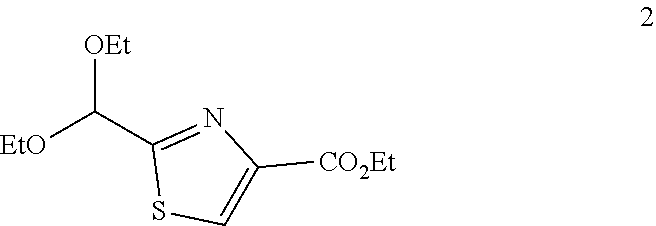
C1(C([EtO])[OEt])=NC([CO2Et])=CS1
